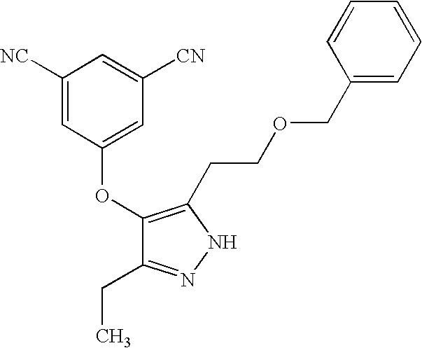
C1([NC])=CC(OC2=C(CCOCC3=CC=CC=C3)NN=C2CC)=CC([CN])=C1
